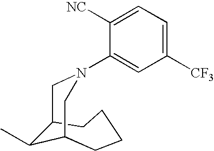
[NC]C1=CC=C([CF3])C=C1N1CC2C(C)C(CCCC2)C1
